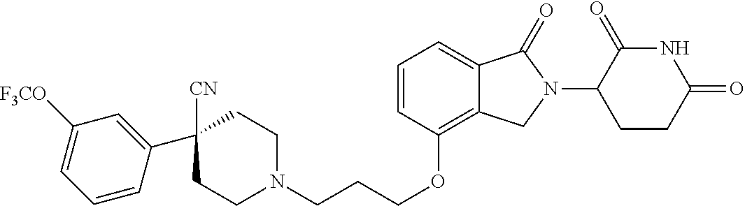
C1CN(CCCOC2=C3C(=CC=C2)C(=O)N(C2C(=O)NC(=O)CC2)C3)CCC1([CN])C1=CC([F3CO])=CC=C1
